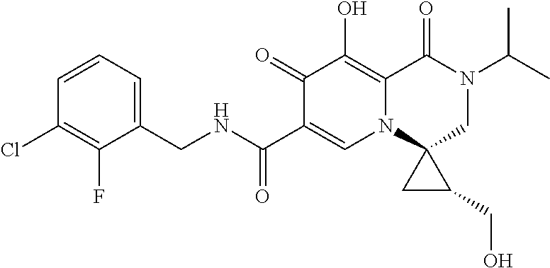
C1=CC=C(CNC(C2=CN3C4(CN(C(C)C)C(=O)C3=C(O)C2=O)CC4CO)=O)C(F)=C1Cl
